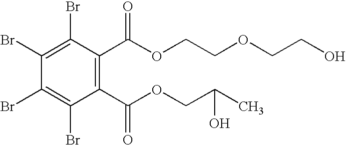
C1(C(OCC(C)O)=O)=C(C(OCCOCCO)=O)C(Br)=C(Br)C(Br)=C1Br
